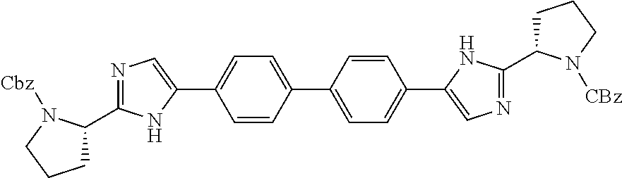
C1(C2=NC=C(C3=CC=C(C4=CC=C(C5=CN=C(C6CCCN6[CBz])N5)C=C4)C=C3)N2)CCCN1[Cbz]
